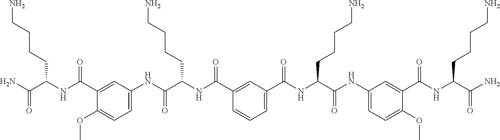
C1=C(NC(=O)C(NC(C2=CC(C(NC(C(NC3=CC=C(OC)C(C(NC(C(N)=O)CCCCN)=O)=C3)=O)CCCCN)=O)=CC=C2)=O)CCCCN)C=C(C(NC(C(N)=O)CCCCN)=O)C(OC)=C1
